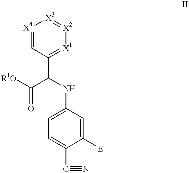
[R1O]C(C(NC1=CC=C(C#N)C([E])=C1)C1=[X1][X2]=[X3][X4]=C1)=O
